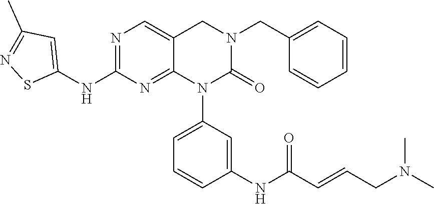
C1=C(CN2CC3=CN=C(NC4=CC(C)=NS4)N=C3N(C3=CC=CC(NC(C=CCN(C)C)=O)=C3)C2=O)C=CC=C1
